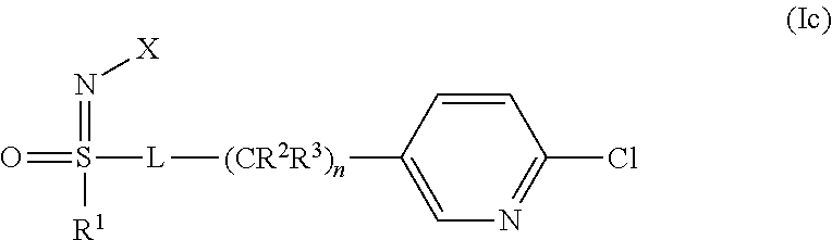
O=S([L][(CR2R3)n]C1=CN=C(Cl)C=C1)(=N[X])[R1]
